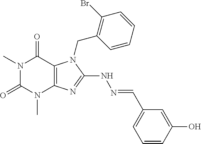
N1(C)C(=O)N(C)C2=C(C1=O)N(CC1=C(Br)C=CC=C1)C(NN=CC1=CC=CC(O)=C1)=N2
